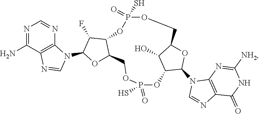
N1=C(N)C2=C(N=C1)N(C1OC3C(C1F)OP(S)(=O)OCC1OC(N4C=NC5=C4N=C([NH2])NC5=O)C(OP(=O)(S)OC3)C1O)C=N2
